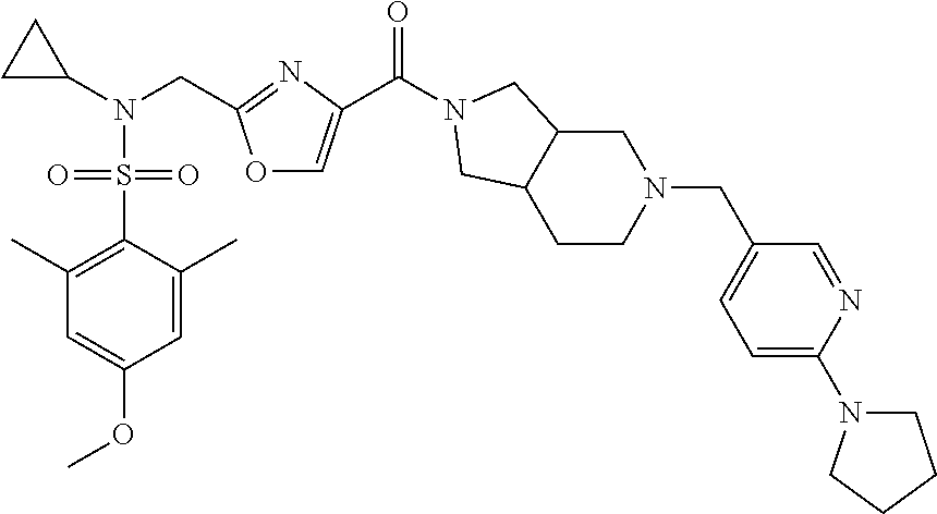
C1(C)=C(S(=O)(N(C2CC2)CC2=NC(C(=O)N3CC4CN(CC5=CC=C(N6CCCC6)N=C5)CCC4C3)=CO2)=O)C(C)=CC(OC)=C1
